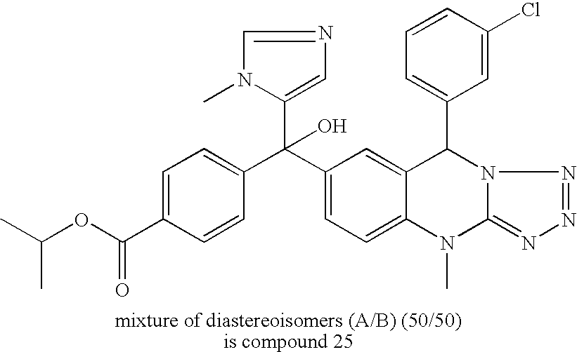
C1=C(C(OC(C)C)=O)C=CC(C(C2=CC=C3C(=C2)C(C2=CC=CC(Cl)=C2)N2C(=NN=N2)N3C)(C2=CN=CN2C)O)=C1
